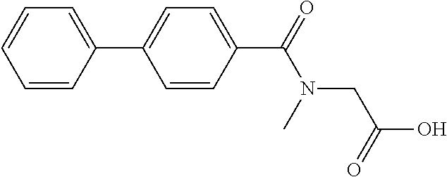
C1=CC(C2=CC=C(C(N(CC(O)=O)C)=O)C=C2)=CC=C1
